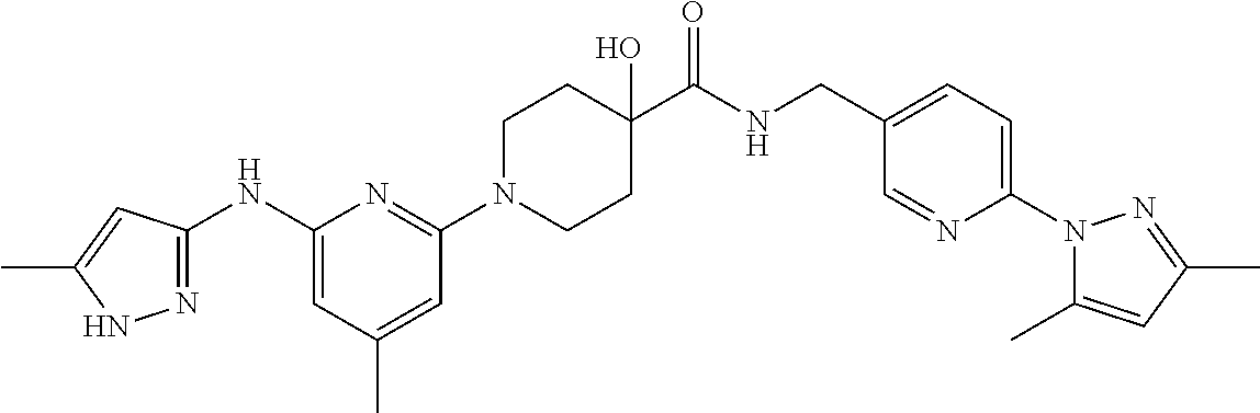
C1(NC2=NNC(C)=C2)=CC(C)=CC(N2CCC(C(NCC3=CC=C(N4C(C)=CC(C)=N4)N=C3)=O)(O)CC2)=N1
